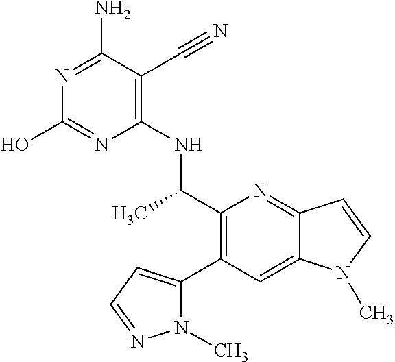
N1=C(N)C(C#N)=C(NC(C2=C(C3=CC=NN3C)C=C3C(=N2)C=CN3C)C)N=C1O
